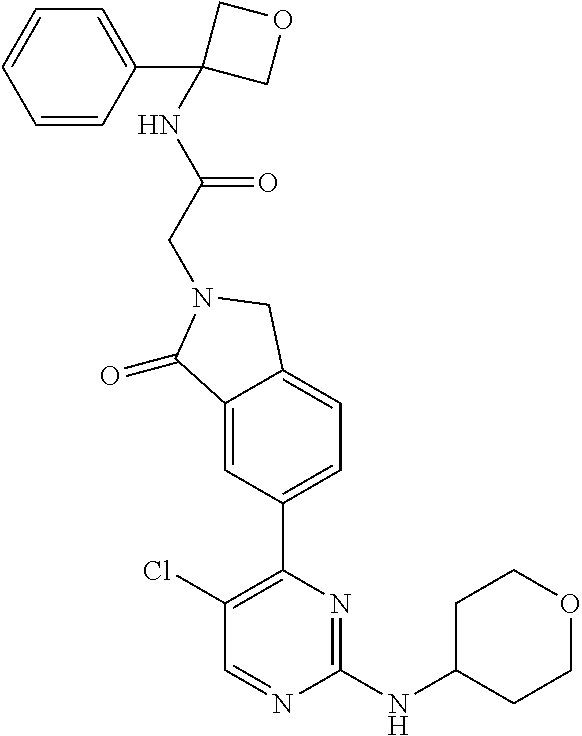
C1(Cl)=C(C2=CC=C3C(=C2)C(=O)N(CC(=O)NC2(C4=CC=CC=C4)COC2)C3)N=C(NC2CCOCC2)N=C1
